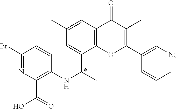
C12=C(OC(C3=CN=CC=C3)=C(C)C1=O)C(C(NC1=C(C(O)=O)N=C(Br)C=C1)C)=CC(C)=C2
